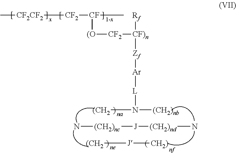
C[CF2CF2][CF2][CF](C)[(O][CF2][CF)n]([Rf])[Zf][Ar][L]N([(CH2])[(CH2)nb].N[(CH2)nc][J][(CH2)nd]N.[(CH2][J][CH2)]
